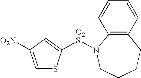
C1=C([O2N])C=C([O2S]N2C3=C(C=CC=C3)CCCC2)S1
